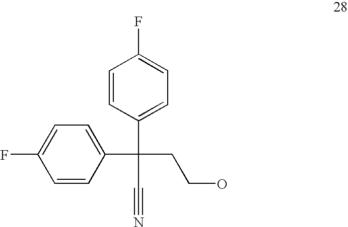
C1=CC(C(C2=CC=C(F)C=C2)(C#N)CCO)=CC=C1F
